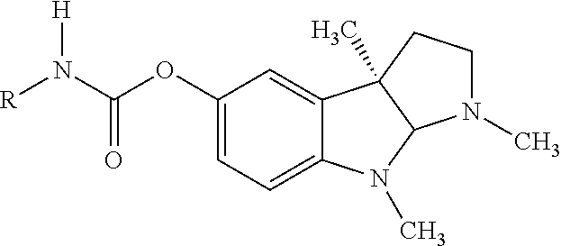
C1(OC(N([R])[H])=O)=CC=C2C(=C1)C1(C)C(N2C)N(C)CC1
